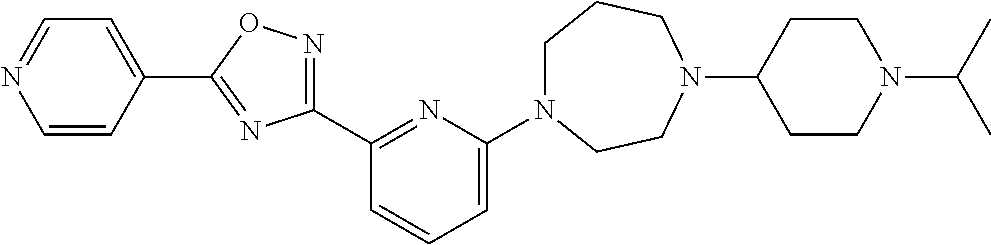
C1(C2=NC(N3CCCN(C4CCN(C(C)C)CC4)CC3)=CC=C2)=NOC(C2=CC=NC=C2)=N1
